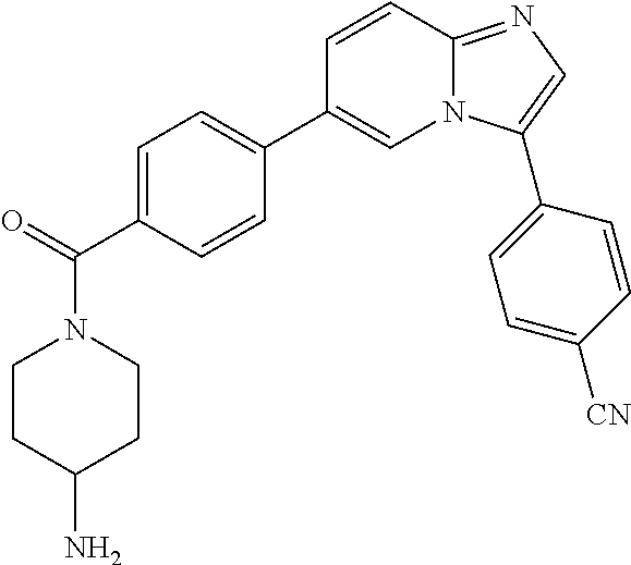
C1=C(C(=O)N2CCC(N)CC2)C=CC(C2=CN3C(=NC=C3C3=CC=C([CN])C=C3)C=C2)=C1
